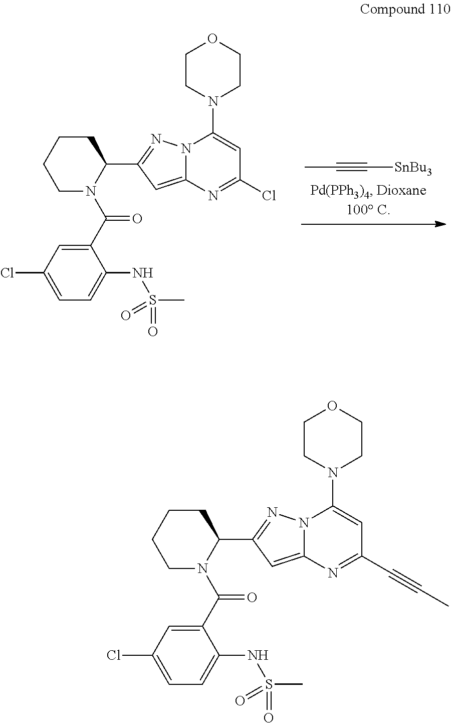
C1CCCN(C(C2=CC(Cl)=CC=C2NS(C)(=O)=O)=O)C1C1=NN2C(=C1)N=C(Cl)C=C2N1CCOCC1.C(#C[SnBu3])C.C1CCCN(C(C2=CC(Cl)=CC=C2NS(C)(=O)=O)=O)C1C1=NN2C(=C1)N=C(C#CC)C=C2N1CCOCC1
